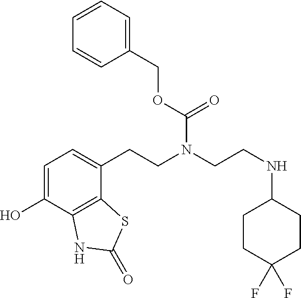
C1=C(O)C2=C(C(CCN(CCNC3CCC(F)(F)CC3)C(OCC3=CC=CC=C3)=O)=C1)SC(=O)N2
